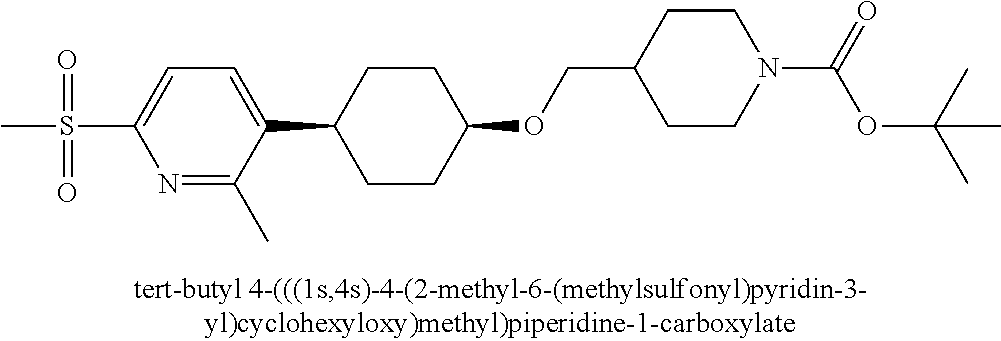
C1(S(=O)(=O)C)=CC=C(C2CCC(OCC3CCN(C(OC(C)(C)C)=O)CC3)CC2)C(C)=N1
